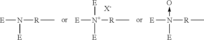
[E][N+]([E])([R]C)[E].[X-].[E]N([E])[R]C.[E]N([E])([R]C)->O
